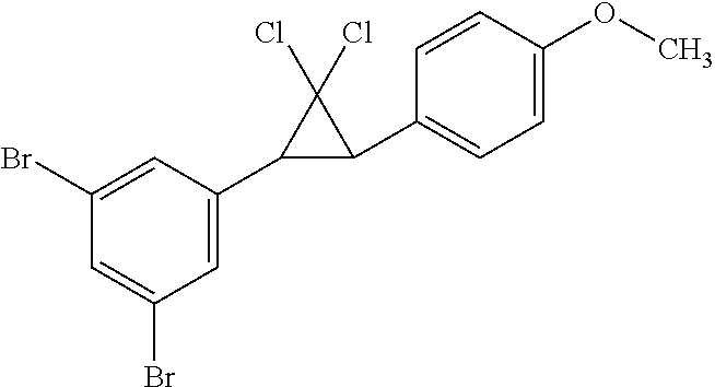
C1=C(C2C(C3=CC=C(OC)C=C3)C2(Cl)Cl)C=C(Br)C=C1Br
